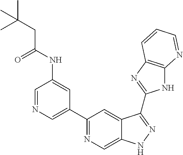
C1=NC=C(C2=NC=C3C(=C2)C(C2=NC4=C(N2)N=CC=C4)=NN3)C=C1NC(CC(C)(C)C)=O
